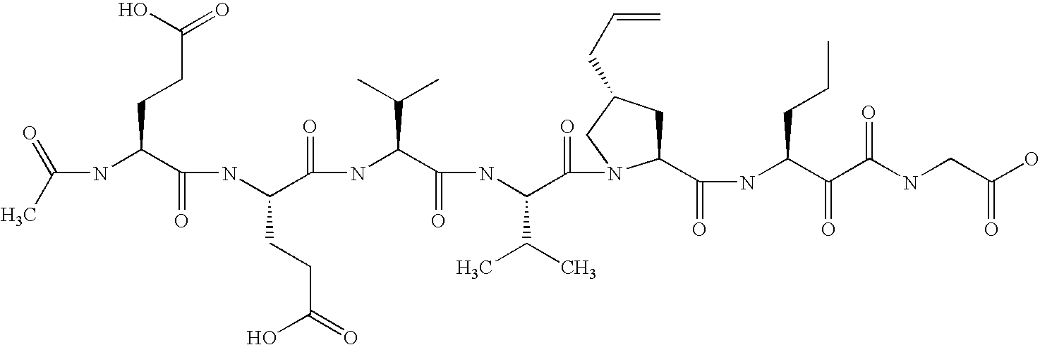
CC(=O)NC(C(NC(C(NC(C(NC(C(=O)N1C(C(NC(C(C(NCC(O)=O)=O)=O)CCC)=O)CC(CC=C)C1)C(C)C)=O)C(C)C)=O)CCC(O)=O)=O)CCC(=O)O
